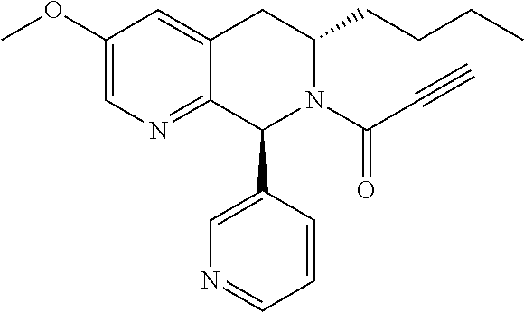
C12=NC=C(OC)C=C1CC(CCCC)N(C(C#C)=O)C2C1=CN=CC=C1
